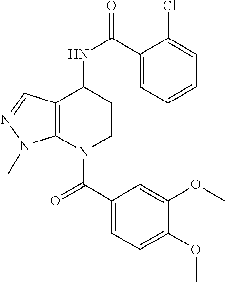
C1(C(=O)N2CCC(NC(=O)C3=CC=CC=C3Cl)C3=C2N(C)N=C3)=CC=C(OC)C(OC)=C1
